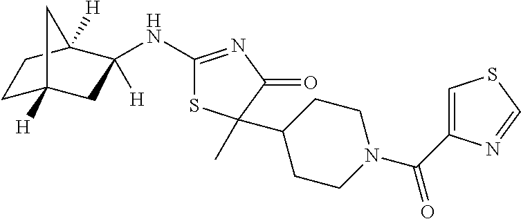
C1(NC2([H])CC3([H])CCC2([H])C3)=NC(=O)C(C)(C2CCN(C(=O)C3=CSC=N3)CC2)S1
